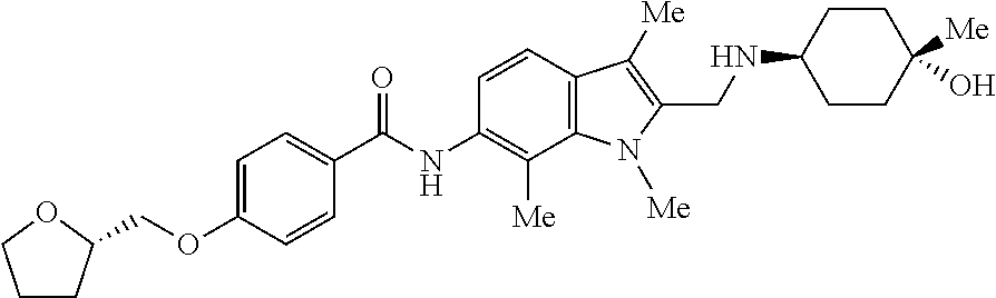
C1CC(COC2=CC=C(C(NC3=C([Me])C4=C(C=C3)C([Me])=C(CNC3CCC([Me])(O)CC3)N4[Me])=O)C=C2)OC1
